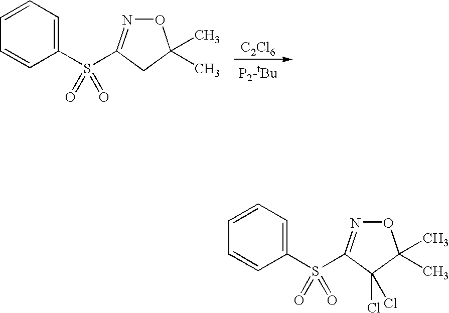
[C2Cl6].C1=CC=C(S(=O)(=O)C2=NOC(C)(C)C2)C=C1.C1=CC=C(S(=O)(=O)C2=NOC(C)(C)C2(Cl)Cl)C=C1
